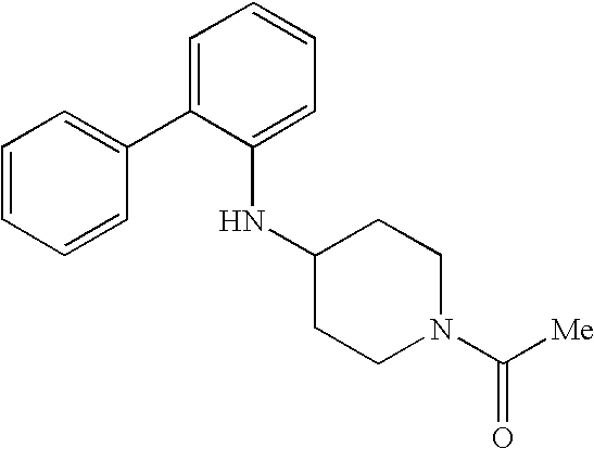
C1(C2=CC=CC=C2NC2CCN(C([Me])=O)CC2)=CC=CC=C1
